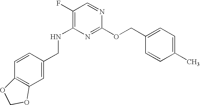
C1=C(CNC2=C(F)C=NC(OCC3=CC=C(C)C=C3)=N2)C=CC2=C1OCO2
